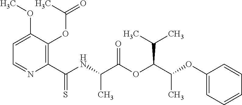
C1=C(OC)C(OC(C)=O)=C(C(NC(C(OC(C(OC2=CC=CC=C2)C)C(C)C)=O)C)=S)N=C1
